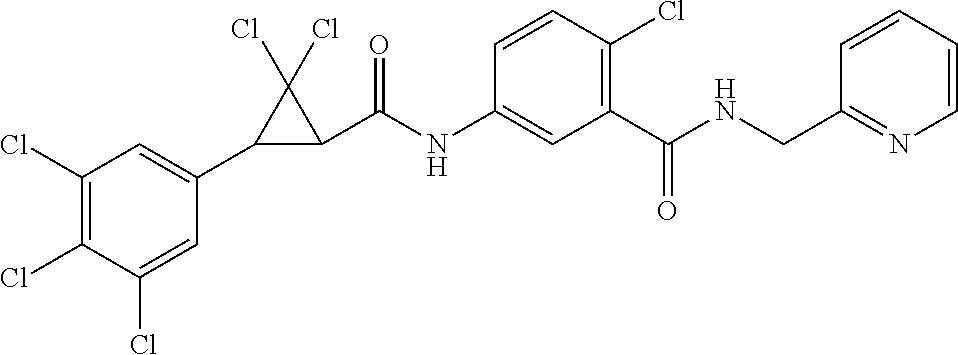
C1(Cl)=C(Cl)C(Cl)=CC(C2C(C(NC3=CC(C(NCC4=NC=CC=C4)=O)=C(Cl)C=C3)=O)C2(Cl)Cl)=C1
